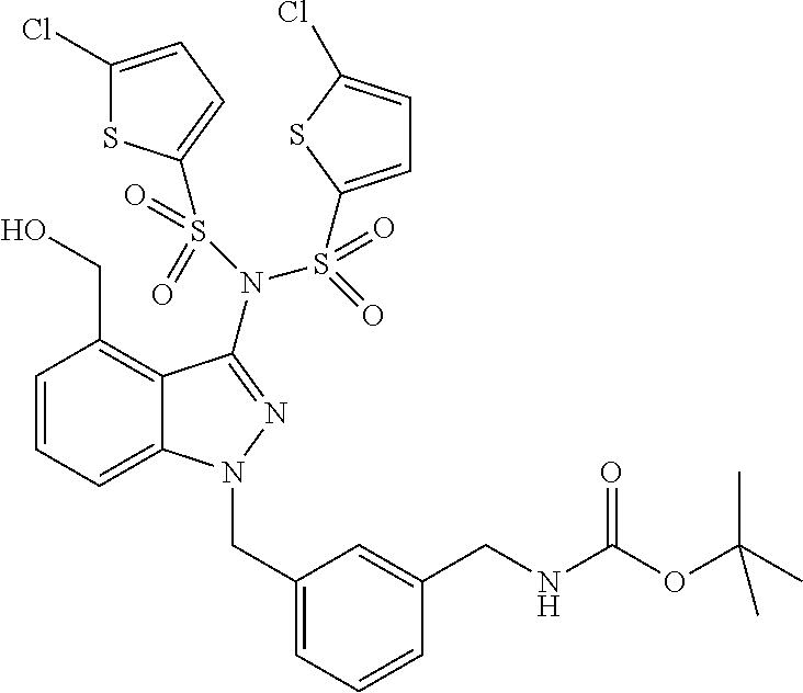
C1=CC=C2C(=C1CO)C(N(S(=O)(=O)C1=CC=C(Cl)S1)S(=O)(=O)C1=CC=C(Cl)S1)=NN2CC1=CC=CC(CNC(OC(C)(C)C)=O)=C1
